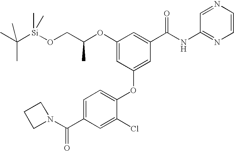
O(C1=CC(OC2=CC=C(C(N3CCC3)=O)C=C2Cl)=CC(C(NC2=NC=CN=C2)=O)=C1)C(CO[Si](C(C)(C)C)(C)C)C
